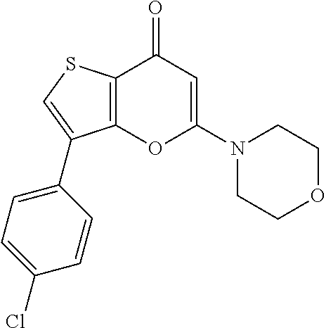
C12=C(SC=C1C1=CC=C(Cl)C=C1)C(=O)C=C(N1CCOCC1)O2
